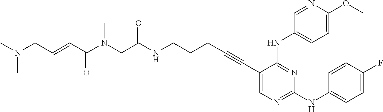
C1(C#CCCCNC(CN(C(C=CCN(C)C)=O)C)=O)=CN=C(NC2=CC=C(F)C=C2)N=C1NC1=CC=C(OC)N=C1
